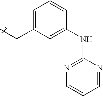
C1=CC(NC2=NC=CC=N2)=CC(CC)=C1
